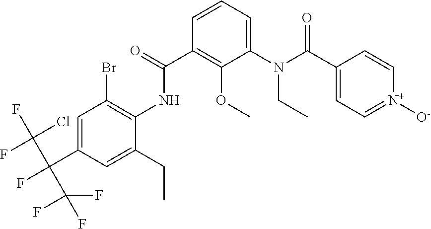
C1=C(C(F)(C(Cl)(F)F)C(F)(F)F)C=C(CC)C(NC(C2=C(OC)C(N(CC)C(=O)C3=CC=[N+]([O-])C=C3)=CC=C2)=O)=C1Br
